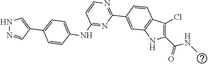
C1(C(=O)NC)=C(Cl)C2=C(N1)C=C(C1=NC=CC(NC3=CC=C(C4=CNN=C4)C=C3)=N1)C=C2
